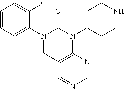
C1=CC(C)=C(N2CC3=C(N(C4CCNCC4)C2=O)N=CN=C3)C(Cl)=C1
